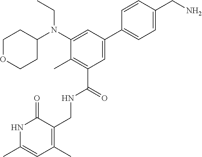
N1C(C)=CC(C)=C(CNC(C2=C(C)C(N(C3CCOCC3)CC)=CC(C3=CC=C(CN)C=C3)=C2)=O)C1=O
